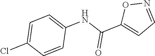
C1=C(Cl)C=CC(NC(C2=CC=NO2)=O)=C1
